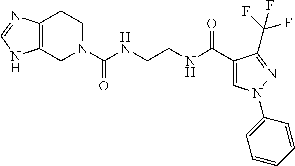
C12=C(CN(C(NCCNC(C3=CN(C4=CC=CC=C4)N=C3C(F)(F)F)=O)=O)CC1)NC=N2
